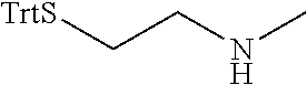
[TrtS]CCNC
